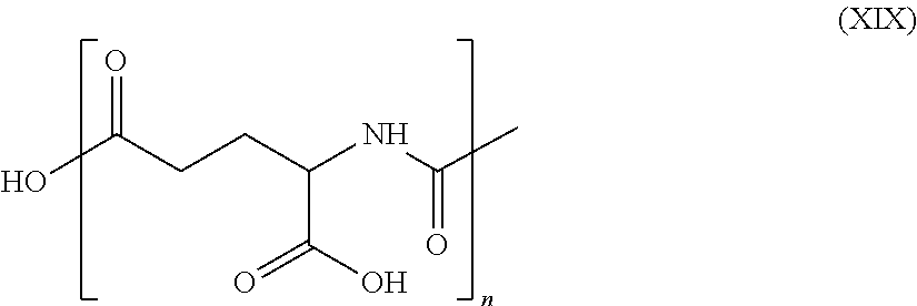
O=C(CCC(NC(C)=O)C(O)=O)O
